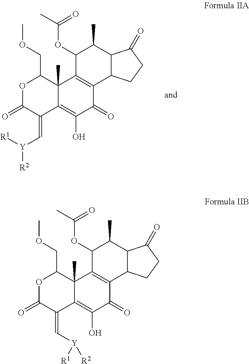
O1C(=O)C(=C[Y]([R1])[R2])C2=C(O)C(=O)C3=C(C2(C)C1COC)C(OC(C)=O)C(C)C1C3CCC1=O.O1C(=O)C(=C[Y]([R2])[R1])C2=C(O)C(=O)C3=C(C2(C)C1COC)C(OC(C)=O)C(C)C1C3CCC1=O
